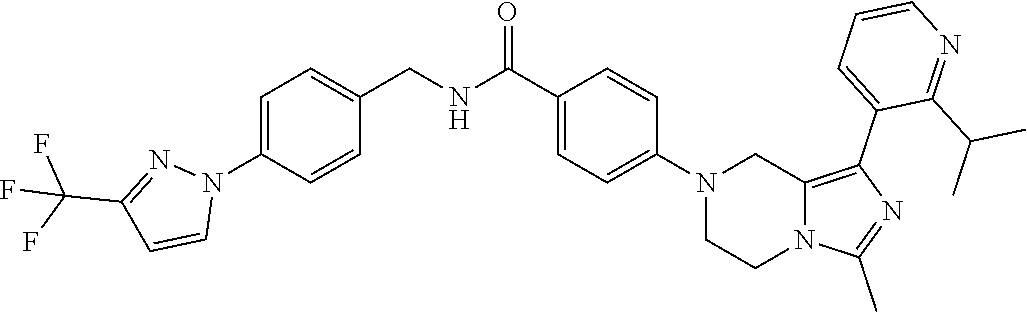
N1(C2=CC=C(C(NCC3=CC=C(N4N=C(C(F)(F)F)C=C4)C=C3)=O)C=C2)CCN2C(=C(C3=CC=CN=C3C(C)C)N=C2C)C1
